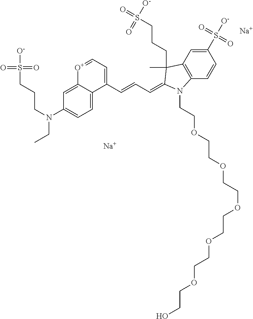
C1=C2C(=CC=C1N(CCCS([O-])(=O)=O)CC)C(C=CC=C1C(C)(CCCS([O-])(=O)=O)C3=C(C=CC(S(=O)([O-])=O)=C3)N1CCOCCOCCOCCOCCOCCO)=CC=[O+]2.[Na].[Na]
